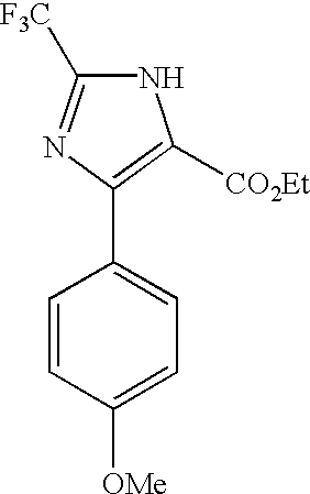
C1=CC([OMe])=CC=C1C1=C([CO2Et])NC([F3C])=N1
